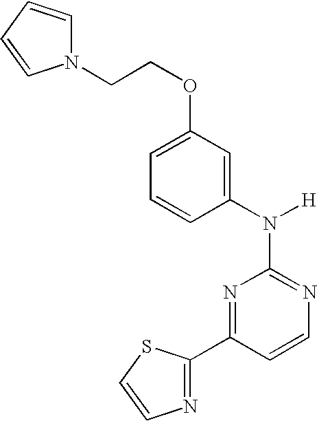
N1=C(N([H])C2=CC(OCCN3C=CC=C3)=CC=C2)N=C(C2=NC=CS2)C=C1
